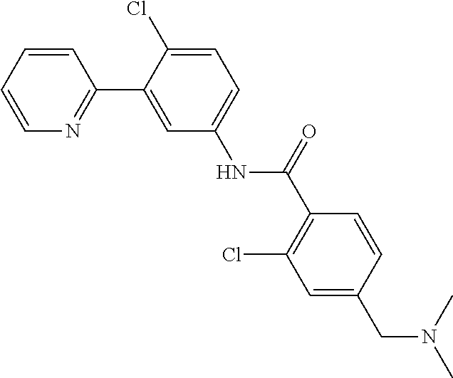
C1=CC=CN=C1C1=CC(NC(C2=C(Cl)C=C(CN(C)C)C=C2)=O)=CC=C1Cl
